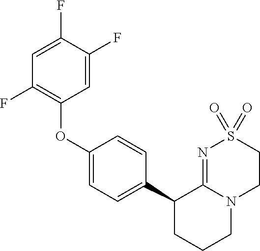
C1=C(F)C(F)=CC(OC2=CC=C(C3CCCN4C3=NS(=O)(=O)CC4)C=C2)=C1F
